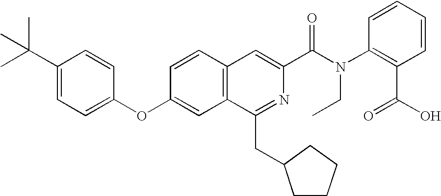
C1=CC(OC2=CC=C(C(C)(C)C)C=C2)=CC2=C1C=C(C(N(C1=C(C(O)=O)C=CC=C1)CC)=O)N=C2CC1CCCC1
